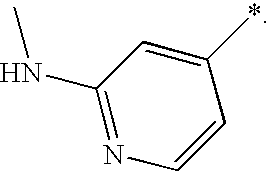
C1(NC)=NC=CC(*)=C1
